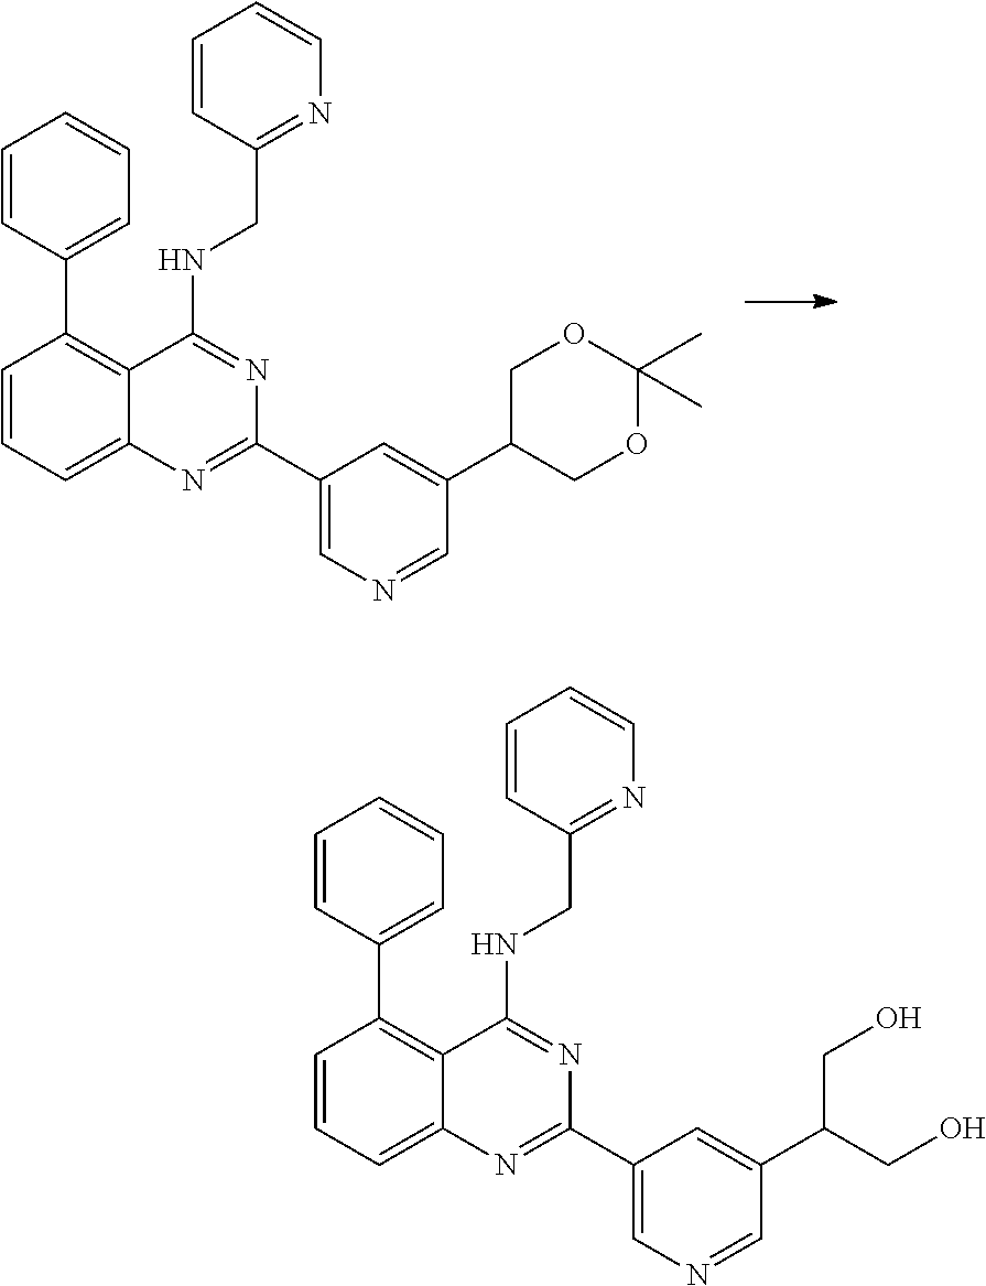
C1=CC=C2C(=C1C1=CC=CC=C1)C(NCC1=NC=CC=C1)=NC(C1=CN=CC(C3COC(C)(C)OC3)=C1)=N2.C1=CC=C2C(=C1C1=CC=CC=C1)C(NCC1=NC=CC=C1)=NC(C1=CN=CC(C(CO)CO)=C1)=N2
